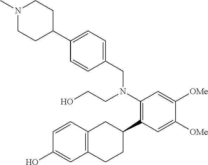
C1(C2=CC=C(CN(C3=C(C4CC5=C(CC4)C=C(O)C=C5)C=C([OMe])C([OMe])=C3)CCO)C=C2)CCN(C)CC1
